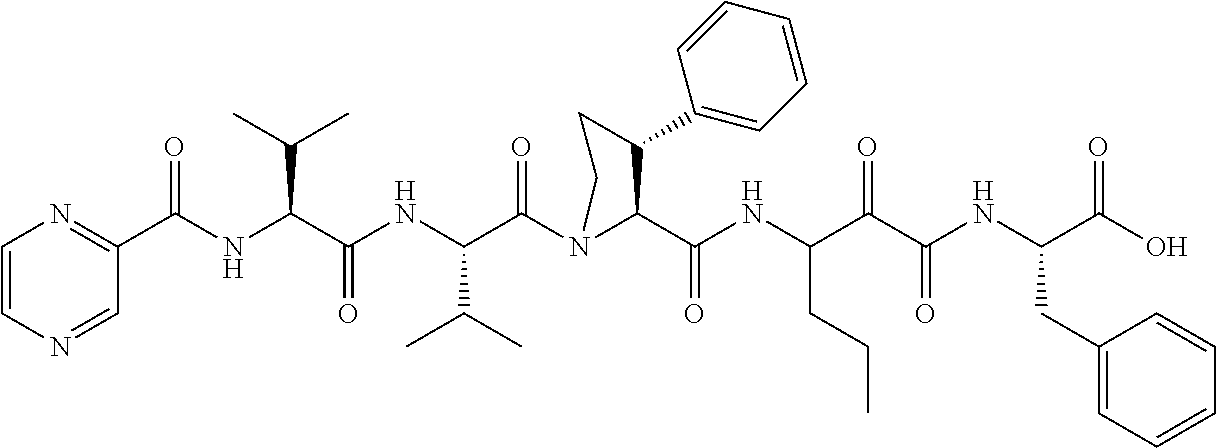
C1=CN=CC(C(NC(C(NC(C(N2C(C(NC(C(C(NC(C(=O)O)CC3=CC=CC=C3)=O)=O)CCC)=O)C(C3=CC=CC=C3)CC2)=O)C(C)C)=O)C(C)C)=O)=N1
